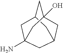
C12(O)CC3CC(N)(CC(C1)C3)C2
